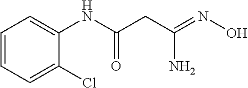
C1=CC=C(Cl)C(NC(CC(=NO)N)=O)=C1
